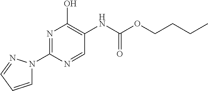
N1=C(N2C=CC=N2)N=CC(NC(=O)OCCCC)=C1O
